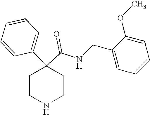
N(C(C1(C2=CC=CC=C2)CCNCC1)=O)CC1=CC=CC=C1OC
